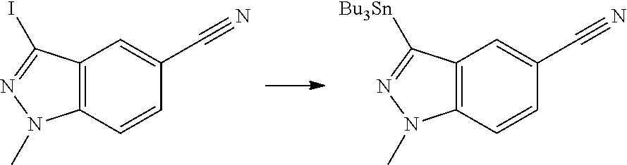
C12=C(C=CC(C#N)=C1)N(C)N=C2I.C12=C(C=CC(C#N)=C1)N(C)N=C2[Bu3Sn]
